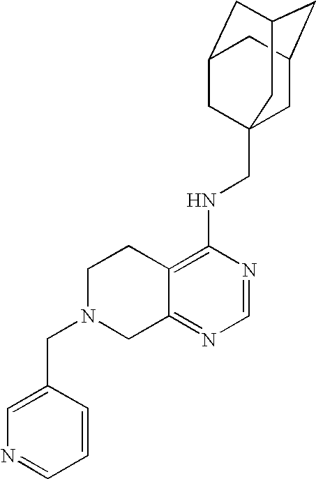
C12=C(NCC34CC5CC(CC(C3)C5)C4)N=CN=C1CN(CC1=CN=CC=C1)CC2
